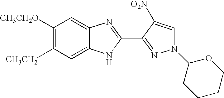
C12=CC([CH3CH2])=C([CH3CH2O])C=C1N=C(C1=NN(C3CCCCO3)C=C1[O2N])N2
